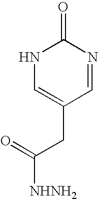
N1C=C(CC([NHNH2])=O)C=NC1=O
